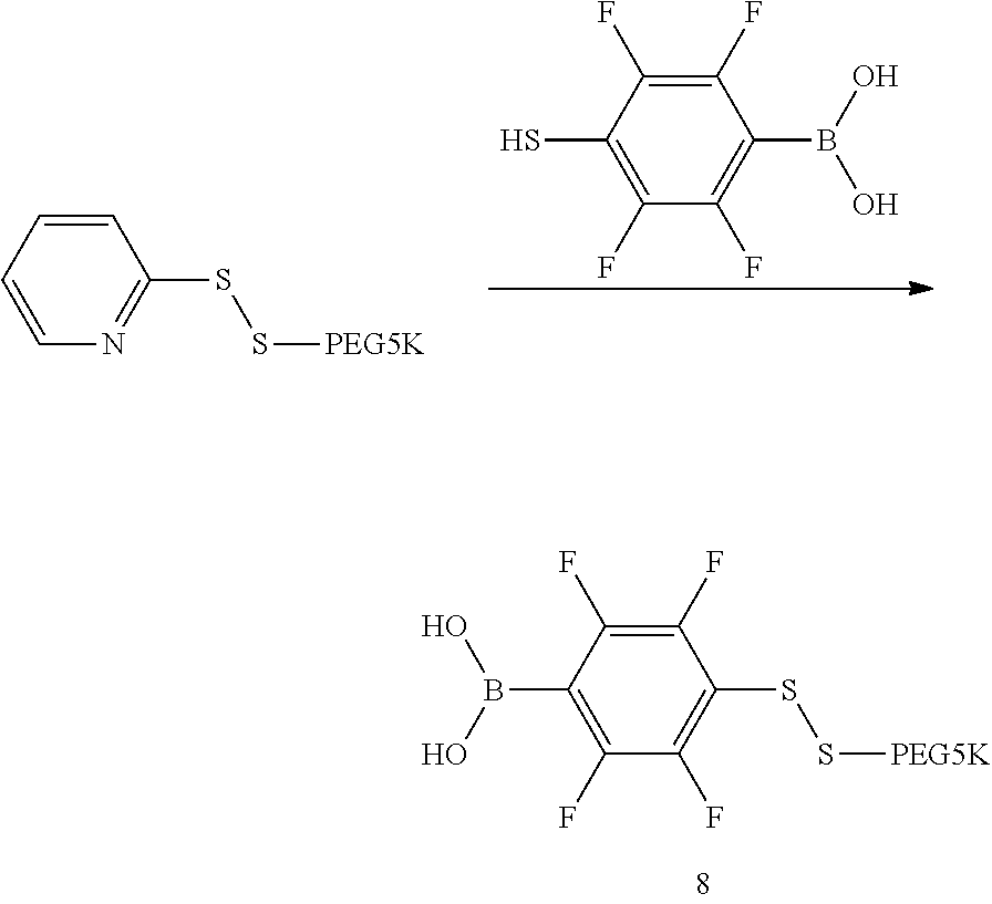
C1(F)=C(B(O)O)C(F)=C(F)C(S)=C1F.C1=CC(SS[PEG5K])=NC=C1.C1(F)=C(F)C(SS[PEG5K])=C(F)C(F)=C1B(O)O
